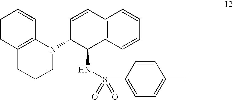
C12=C(C=CC=C1)C(NS(=O)(=O)C1=CC=C(C)C=C1)C(N1C3=C(C=CC=C3)CCC1)C=C2
